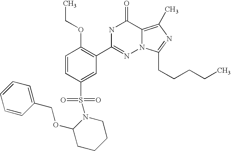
C1=CC(S(=O)(=O)N2C(OCC3=CC=CC=C3)CCCC2)=CC(C2=NN3C(=C(C)N=C3CCCCC)C(=O)N2)=C1OCC
